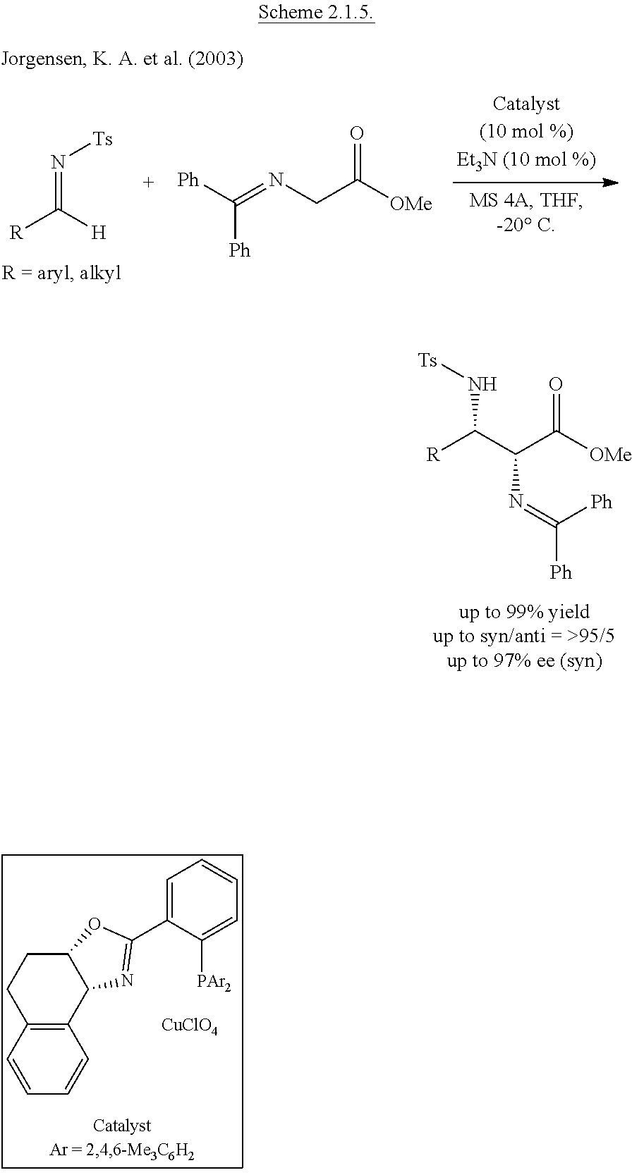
C(N[Ts])([R])C(N=C([Ph])[Ph])C(=O)[OMe].C12=C(C=CC=C1)CCC1C2N=C(C2=CC=CC=C2[PAr2])O1.[CuClO4].C(=N[Ts])([H])[R].[Ph]C([Ph])=NCC(=O)[OMe]
